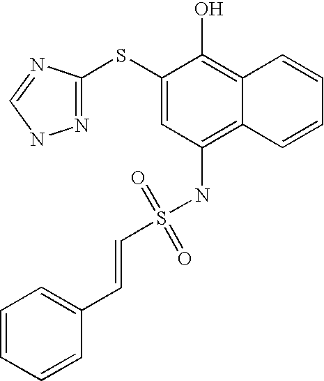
C(=CS(NC1=C2C(=C(O)C(SC3=NNC=N3)=C1)C=CC=C2)(=O)=O)C1=CC=CC=C1
